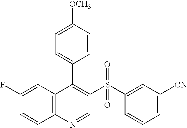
C12=C(C=C(F)C=C1)C(C1=CC=C([OCH3])C=C1)=C(S(C1=CC([CN])=CC=C1)(=O)=O)C=N2
